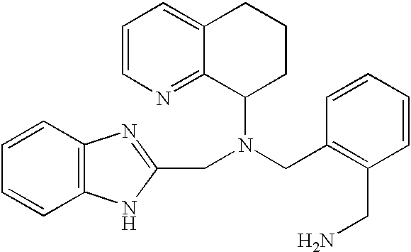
C1=CC2=C(C=C1)NC(CN(CC1=C(CN)C=CC=C1)C1CCCC3=CC=CN=C13)=N2
